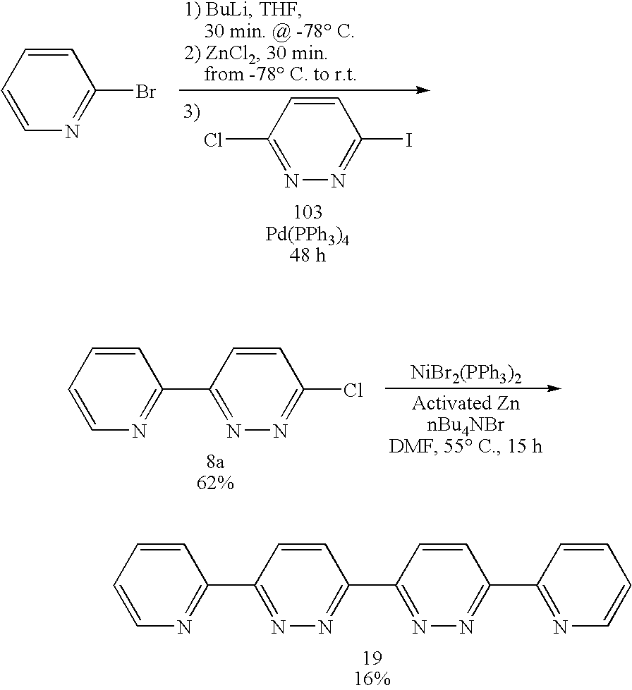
C1=CC(Cl)=NN=C1I.C1=CC=CN=C1Br.[NiBr2(PPh3)2].C1=CC=CN=C1C1=NN=C(Cl)C=C1.C1=CC=CN=C1C1=NN=C(C2=NN=C(C3=NC=CC=C3)C=C2)C=C1
